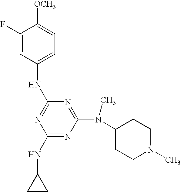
C1(NC2CC2)=NC(N(C2CCN(C)CC2)C)=NC(NC2=CC=C([OCH3])C(F)=C2)=N1
